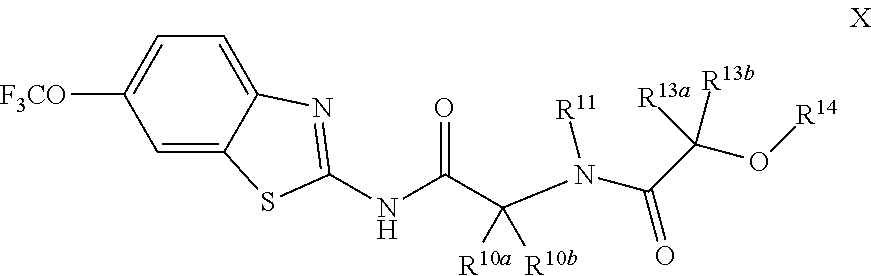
C1=C2C(=CC=C1[F3CO])N=C(NC(C(N(C(C(O[R14])([R13a])[R13b])=O)[R11])([R10a])[R10b])=O)S2
